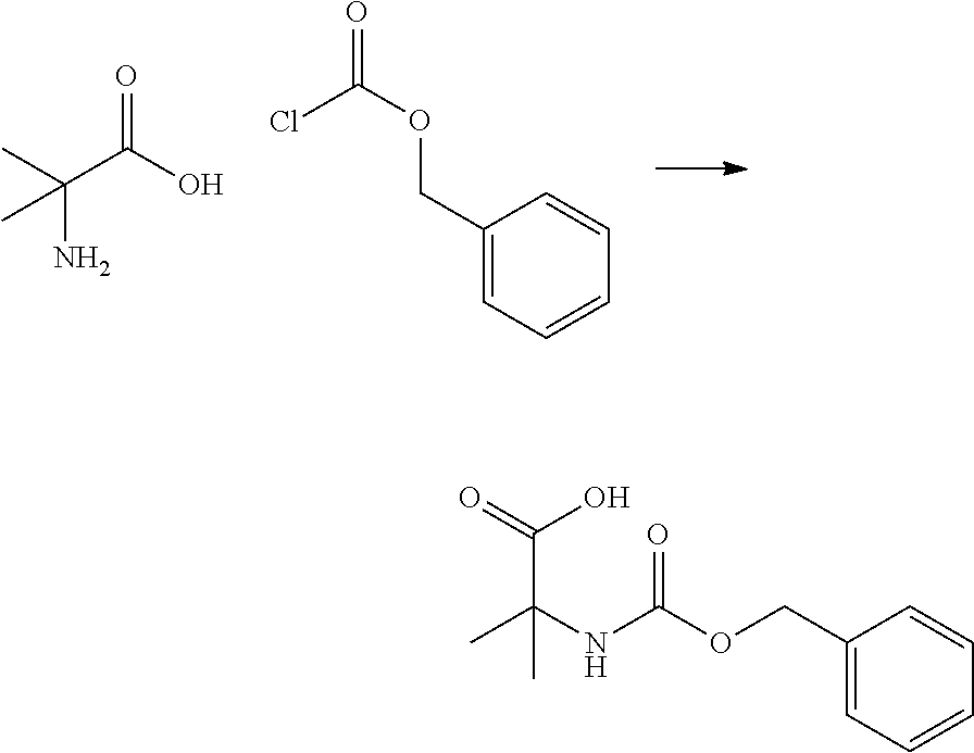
C1(COC(=O)Cl)=CC=CC=C1.CC(C(O)=O)(N)C.C1(COC(NC(C)(C(O)=O)C)=O)=CC=CC=C1
